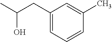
C1(CC(C)O)=CC=CC(C)=C1
